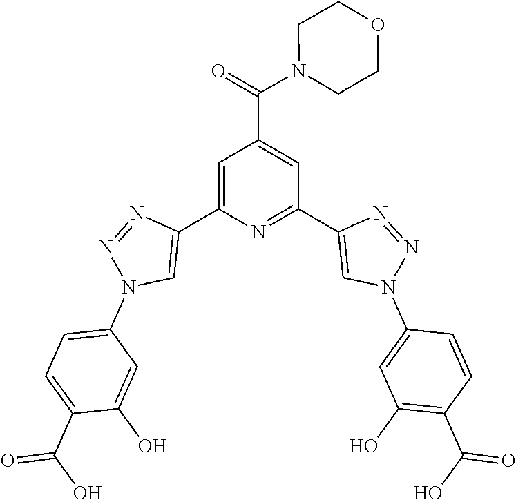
C1=C(C2=CN(C3=CC=C(C(O)=O)C(O)=C3)N=N2)N=C(C2=CN(C3=CC(O)=C(C(O)=O)C=C3)N=N2)C=C1C(=O)N1CCOCC1
